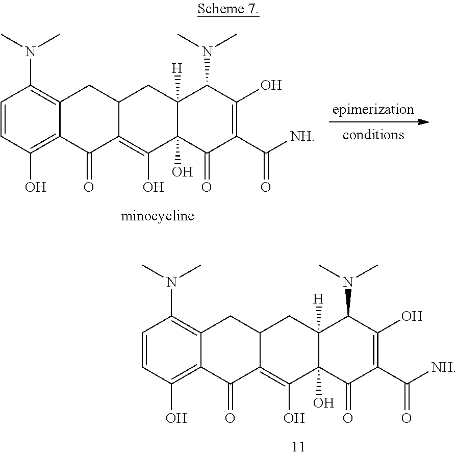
C12C(=C(O)C3(O)C([H])(C1)C(N(C)C)C(O)=C(C([NH])=O)C3=O)C(=O)C1=C(O)C=CC(N(C)C)=C1C2.C12C(=C(O)C3(O)C([H])(C1)C(N(C)C)C(O)=C(C([NH])=O)C3=O)C(=O)C1=C(O)C=CC(N(C)C)=C1C2
